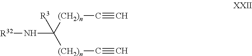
[R32]NC([R3])([(CH2)n]C#C)[(CH2)n]C#C
